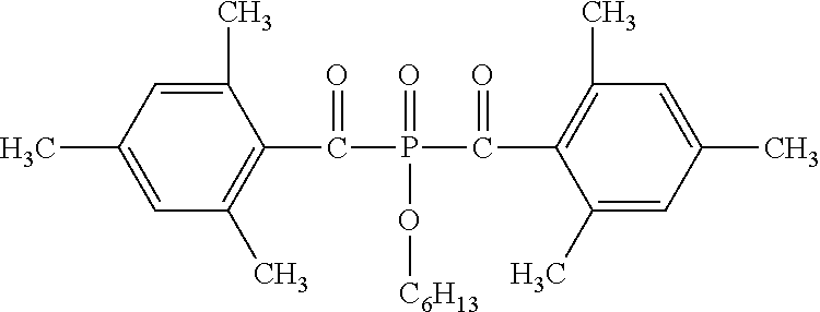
C1=C(C)C=C(C)C(C(P(C(=O)C2=C(C)C=C(C)C=C2C)(=O)O[C6H13])=O)=C1C
